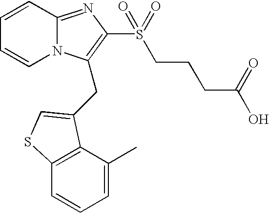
C1=CC2=NC(S(CCCC(O)=O)(=O)=O)=C(CC3=CSC4=C3C(C)=CC=C4)N2C=C1
